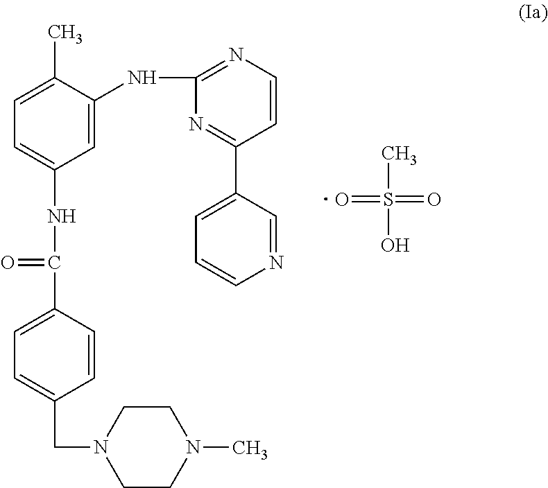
C1=C(C(=O)NC2=CC=C(C)C(NC3=NC=CC(C4=CC=CN=C4)=N3)=C2)C=CC(CN2CCN(C)CC2)=C1.CS(=O)(O)=O
